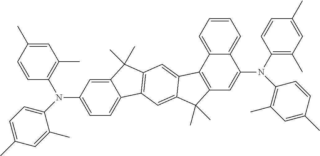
C1=C(C)C=CC(N(C2=CC=C(C)C=C2C)C2=CC=C3C(=C2)C(C)(C)C2=C3C=C3C(=C2)C2=C(C3(C)C)C=C(N(C3=C(C)C=C(C)C=C3)C3=C(C)C=C(C)C=C3)C3=CC=CC=C23)=C1C
